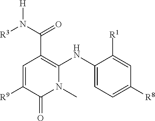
C1=C([R9])C(=O)N(C)C(NC2=CC=C([R8])C=C2[R1])=C1C(N([R3])[H])=O
